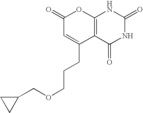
C1(=O)C=C(CCCOCC2CC2)C2=C(O1)NC(=O)NC2=O
